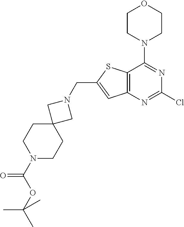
C1CN(C2=NC(Cl)=NC3=C2SC(CN2CC4(C2)CCN(C(OC(C)(C)C)=O)CC4)=C3)CCO1
